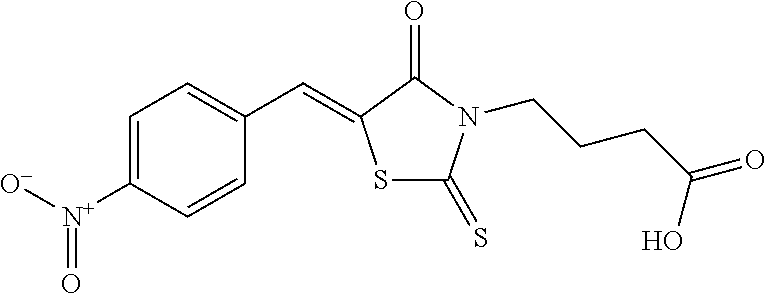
C1=CC([N+]([O-])=O)=CC=C1C=C1SC(=S)N(CCCC(=O)O)C1=O
